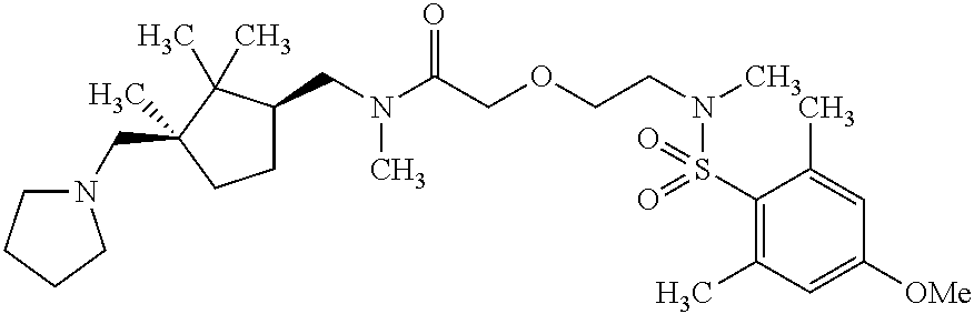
C(N(C(COCCN(C)S(C1=C(C)C=C([OMe])C=C1C)(=O)=O)=O)C)C1CCC(CN2CCCC2)(C)C1(C)C
